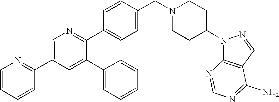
C1=C(C2=NC=CC=C2)C=C(C2=CC=CC=C2)C(C2=CC=C(CN3CCC(N4C5=C(C=N4)C(N)=NC=N5)CC3)C=C2)=N1
